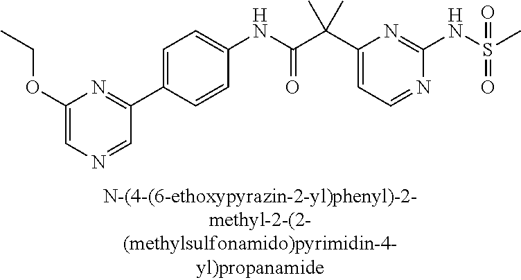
N1=CC=C(C(C(NC2=CC=C(C3=NC(OCC)=CN=C3)C=C2)=O)(C)C)N=C1NS(=O)(=O)C
